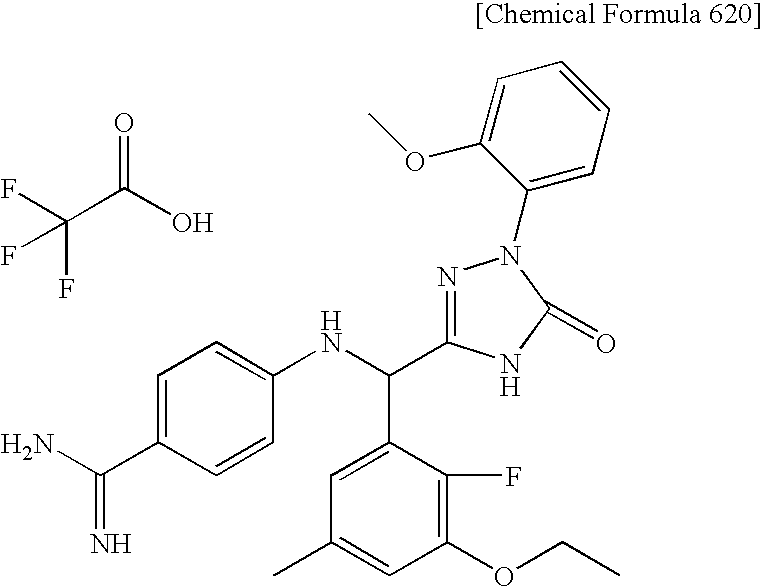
C1=C(C(N)=N)C=CC(NC(C2=CC(C)=CC(OCC)=C2F)C2=NN(C3=CC=CC=C3OC)C(=O)N2)=C1.O=C(O)C(F)(F)F
